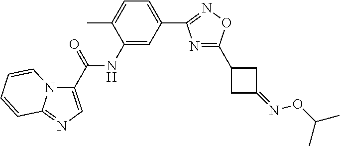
C1(C(NC2=CC(C3=NOC(C4CC(=NOC(C)C)C4)=N3)=CC=C2C)=O)=CN=C2N1C=CC=C2
